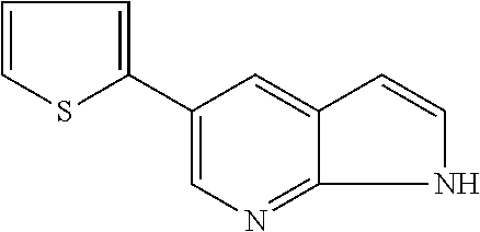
C1(C2=CC=CS2)=CN=C2NC=CC2=C1
